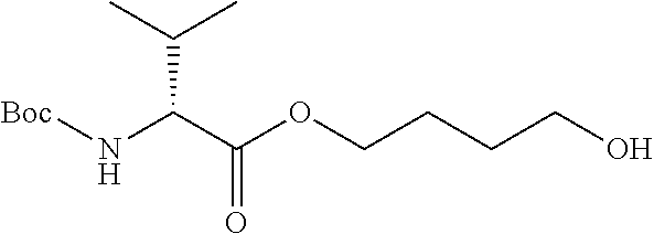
[Boc]NC(C(OCCCCO)=O)C(C)C
